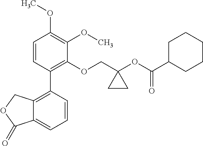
C1=CC(C2=C3C(=CC=C2)C(=O)OC3)=C(OCC2(OC(C3CCCCC3)=O)CC2)C(OC)=C1OC
